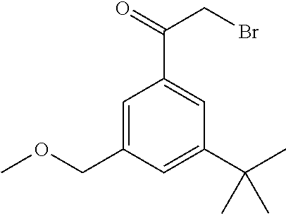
C1=C(COC)C=C(C(C)(C)C)C=C1C(=O)CBr
